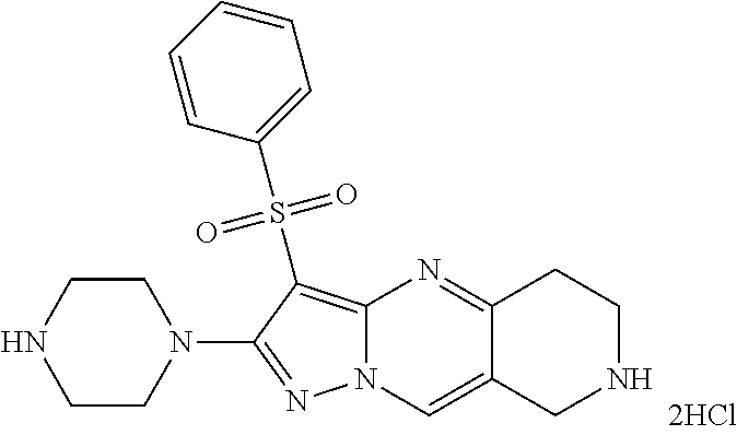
N1=C(N2CCNCC2)C(S(C2=CC=CC=C2)(=O)=O)=C2N1C=C1C(=N2)CCNC1
